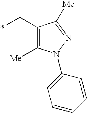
C(*)C1=C([Me])N(C2=CC=CC=C2)N=C1[Me]
